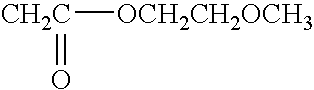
[CH2C]([OCH2CH2OCH3])=O
